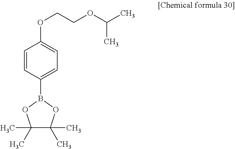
C1=CC(B2OC(C)(C)C(C)(C)O2)=CC=C1OCCOC(C)C
